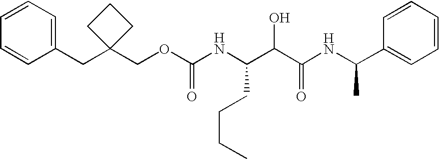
C1(CC2(COC(NC(C(C(NC(C3=CC=CC=C3)C)=O)O)CCCC)=O)CCC2)=CC=CC=C1
